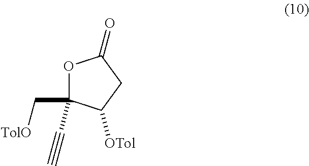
O1C(C[TolO])(C#C)C([OTol])CC1=O
